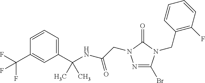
C1(C(NC(CN2N=C(Br)N(CC3=C(F)C=CC=C3)C2=O)=O)(C)C)=CC=CC(C(F)(F)F)=C1
